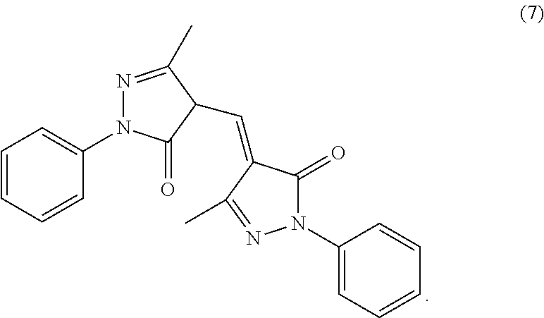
C1=CC=CC(N2N=C(C)C(C=C3C(=O)N(C4=CC=CC=C4)N=C3C)C2=O)=C1
